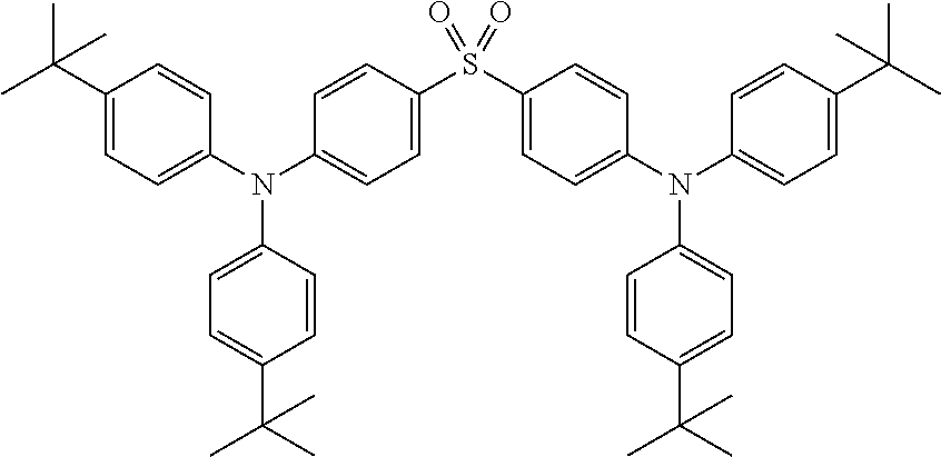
C1(N(C2=CC=C(S(C3=CC=C(N(C4=CC=C(C(C)(C)C)C=C4)C4=CC=C(C(C)(C)C)C=C4)C=C3)(=O)=O)C=C2)C2=CC=C(C(C)(C)C)C=C2)=CC=C(C(C)(C)C)C=C1
